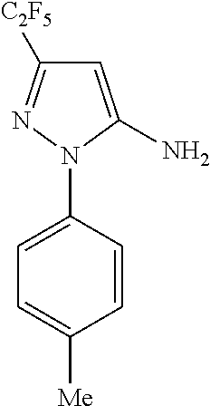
C1=C(N)N(C2=CC=C([Me])C=C2)N=C1[C2F5]
